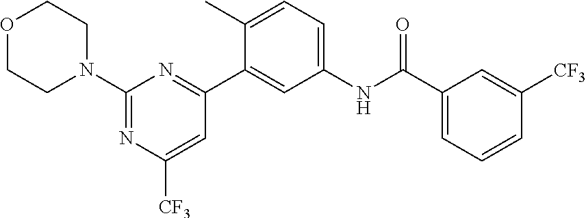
O1CCN(C2=NC([CF3])=CC(C3=CC(NC(C4=CC=CC([CF3])=C4)=O)=CC=C3C)=N2)CC1
